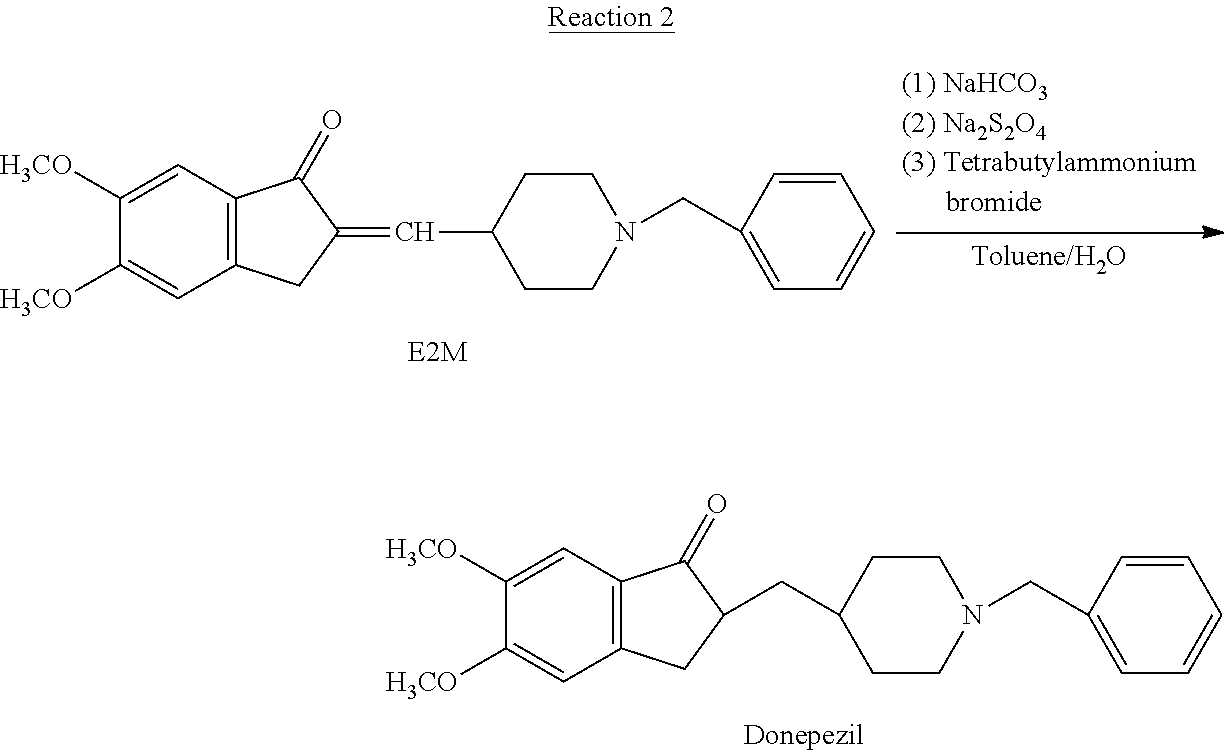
C12=C(C=C([H3CO])C([H3CO])=C1)C(=O)C(=CC1CCN(CC3=CC=CC=C3)CC1)C2.C12=C(C=C([H3CO])C([H3CO])=C1)C(=O)C(CC1CCN(CC3=CC=CC=C3)CC1)C2
